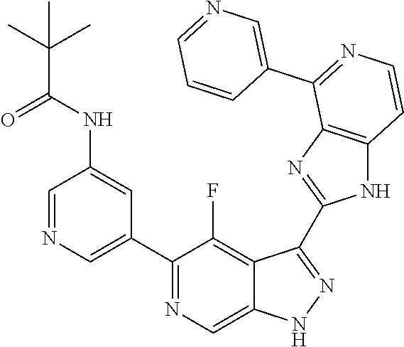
C1=NC=C(C2=NC=C3C(=C2F)C(C2=NC4=C(N2)C=CN=C4C2=CN=CC=C2)=NN3)C=C1NC(C(C)(C)C)=O
